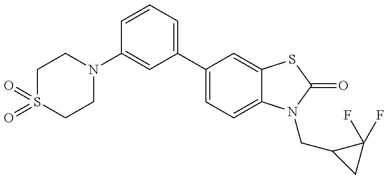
C1(N2CCS(=O)(=O)CC2)=CC(C2=CC=C3C(=C2)SC(=O)N3CC2CC2(F)F)=CC=C1
